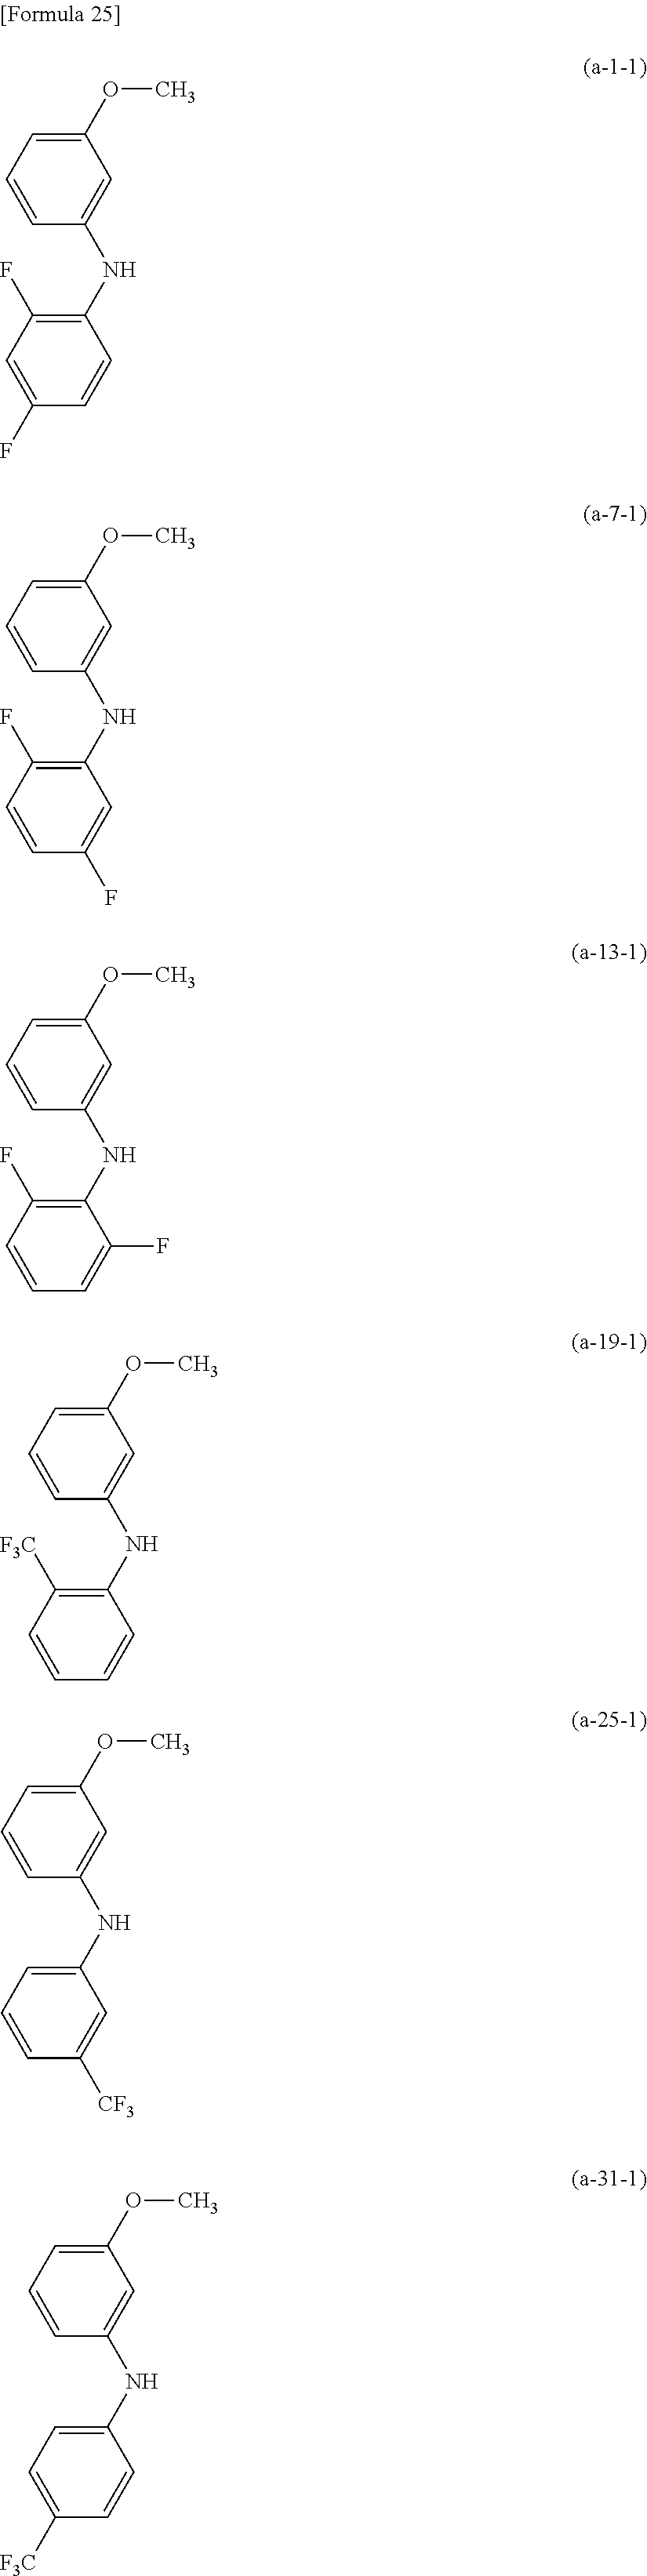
C1(OC)=CC=CC(NC2=C(F)C=C(F)C=C2)=C1.C1(OC)=CC=CC(NC2=C(F)C=CC(F)=C2)=C1.C1(OC)=CC=CC(NC2=C(F)C=CC=C2F)=C1.C1(OC)=CC=CC(NC2=C([F3C])C=CC=C2)=C1.C1(OC)=CC=CC(NC2=CC=CC([CF3])=C2)=C1.C1(OC)=CC=CC(NC2=CC=C([F3C])C=C2)=C1
